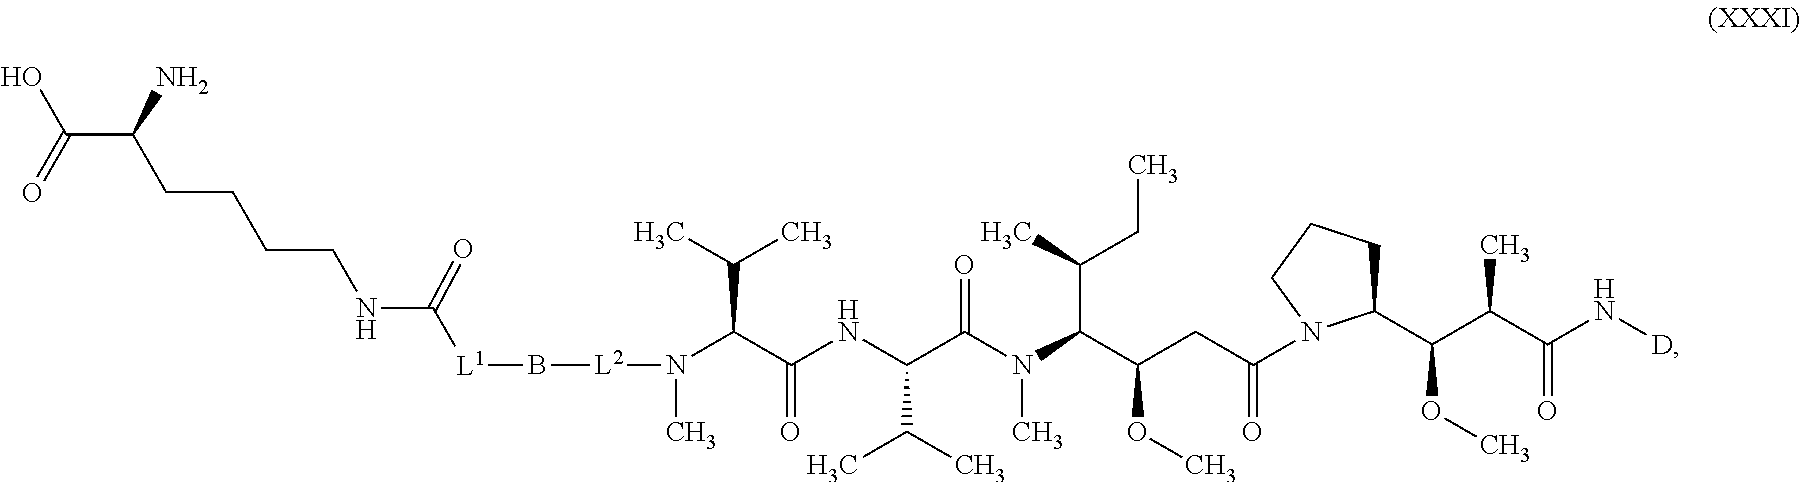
N(C(C(NC(C(N(C(C(CC(=O)N1C(C(C(C(N[D])=O)C)OC)CCC1)OC)C(C)CC)C)=O)C(C)C)=O)C(C)C)(C)[L2]B[L1]C(NCCCCC(C(O)=O)N)=O
